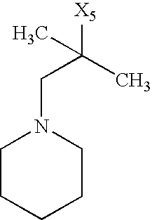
N1(CC([X5])(C)C)CCCCC1
